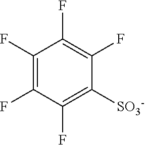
C1(F)=C(F)C(F)=C([SO3-])C(F)=C1F
